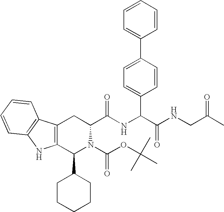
C1(C2CCCCC2)N(C(OC(C)(C)C)=O)C(C(=O)NC(C2=CC=C(C3=CC=CC=C3)C=C2)C(NCC(C)=O)=O)CC2=C1NC1=C2C=CC=C1
